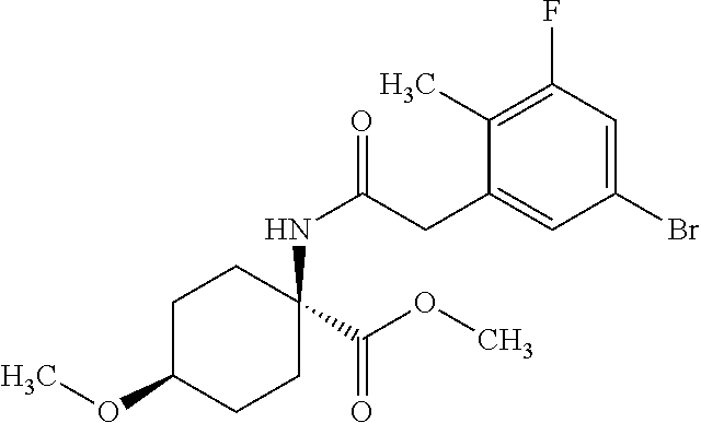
C1C(OC)CCC(NC(CC2=CC(Br)=CC(F)=C2C)=O)(C(OC)=O)C1
